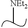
C[NEt2]
